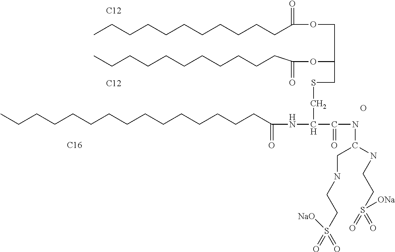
C(CCCCCCCCCCCC)CCC(NC(C(NC(CNCCS(=O)(=O)[NaO])NCCS(=O)(=O)[ONa])=O)CSCC(OC(=O)CCCCCCCCCCC)COC(=O)CCCCCCCCCCC)=O.[C12].[C12].O.[C16]
